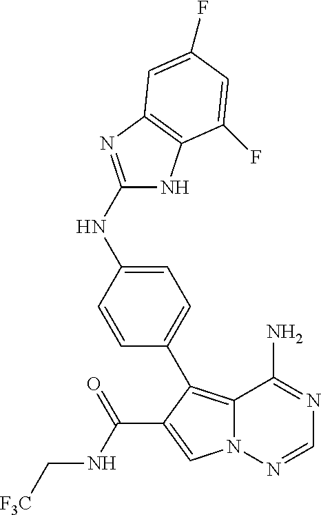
N12C(=C(C3=CC=C(NC4=NC5=C(N4)C(F)=CC(F)=C5)C=C3)C(C(NC[F3C])=O)=C1)C(N)=NC=N2
